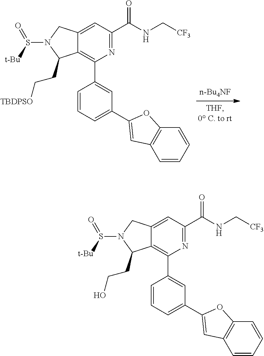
C12=C(C3=CC(C4=CC5=C(C=CC=C5)O4)=CC=C3)N=C(C(NC[CF3])=O)C=C1CN(S([t-Bu])=O)C2CC[TBDPSO].C12=C(C3=CC(C4=CC5=C(C=CC=C5)O4)=CC=C3)N=C(C(NC[CF3])=O)C=C1CN(S([t-Bu])=O)C2CCO
